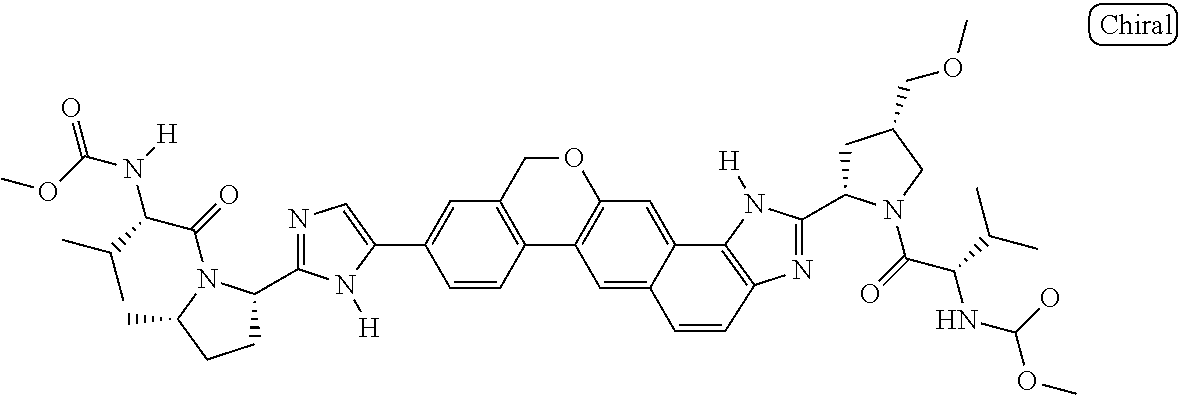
C1(C2=CC3=C(C4=C(C=C5C6=C(N=C(C7CC(COC)CN7C(=O)C(C(C)C)NC(O)OC)N6[H])C=CC5=C4)OC3)C=C2)=CN=C(C2CCC(C)N2C(=O)C(C(C)C)N([H])C(OC)=O)N1[H]
